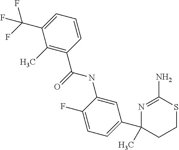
N1=C(N)SCCC1(C1=CC=C(F)C(NC(=O)C2=C(C)C(C(F)(F)F)=CC=C2)=C1)C
